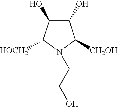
C1(O)C(O)C([HOCH2])N(CCO)C1[CH2OH]
